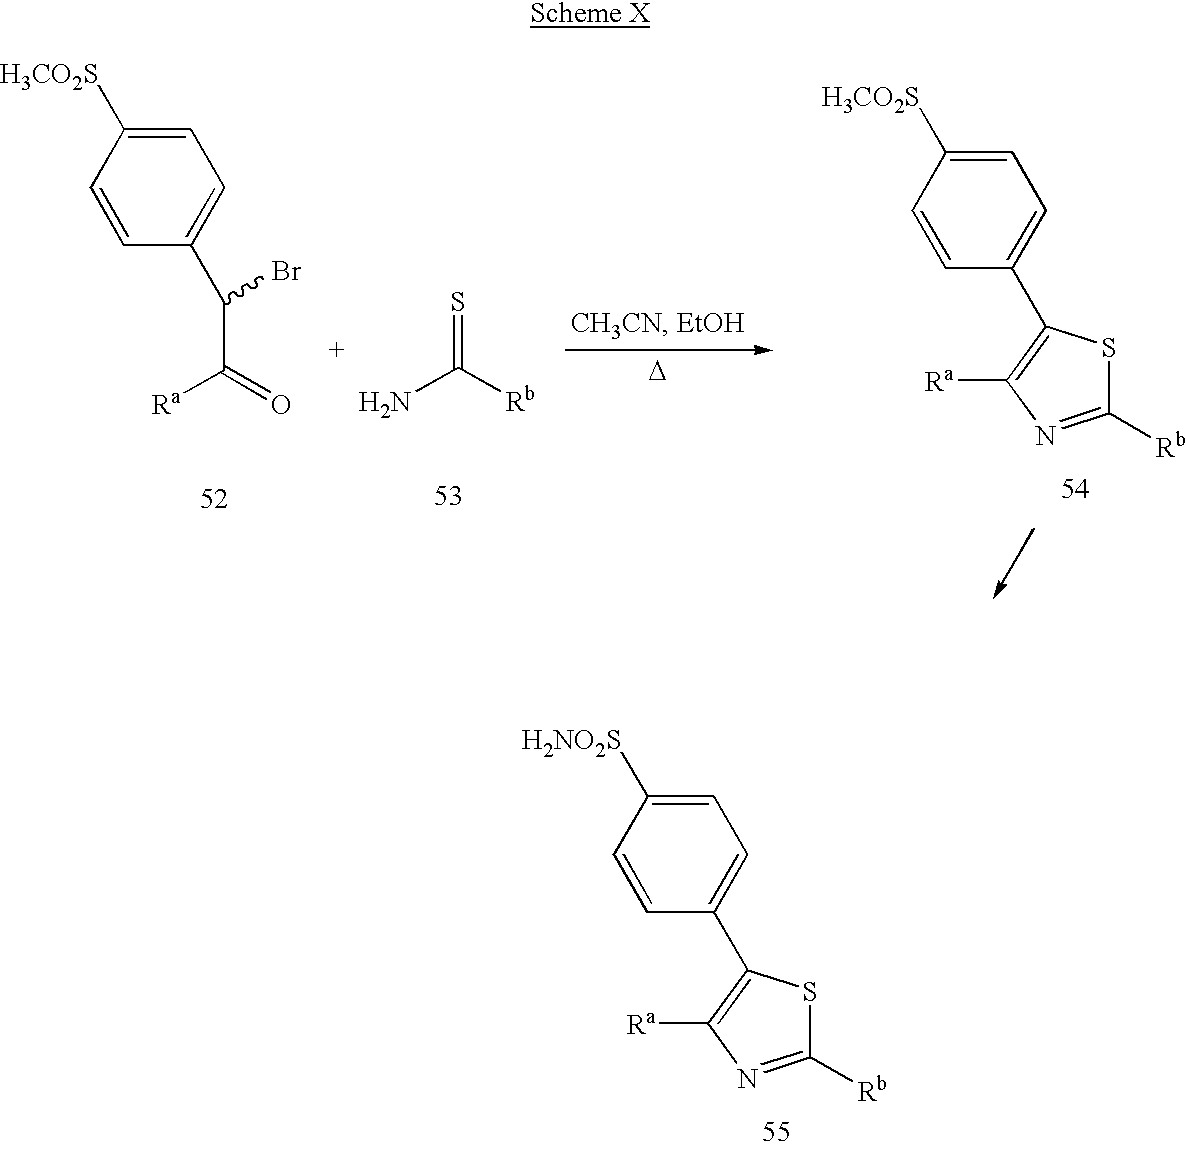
C1=CC(C(C([Ra])=O)Br)=CC=C1[H3CO2S].S=C(N)[Rb].[D].C1=CC(C2=C([Ra])N=C([Rb])S2)=CC=C1[H3CO2S].C1=CC(C2=C([Ra])N=C([Rb])S2)=CC=C1[H2NO2S]
